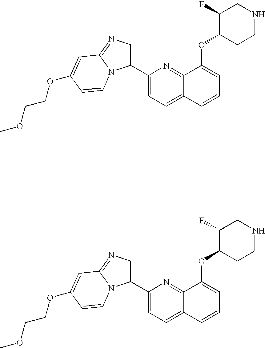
O(C1=CC=CC2=CC=C(C3=CN=C4N3C=CC(OCCOC)=C4)N=C12)C1CCNCC1F.O(C1=CC=CC2=CC=C(C3=CN=C4N3C=CC(OCCOC)=C4)N=C12)C1CCNCC1F
